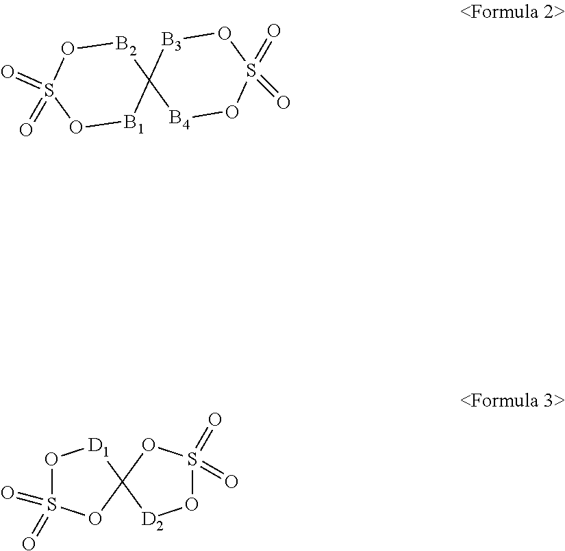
O1[B1]C2([B2]OS1(=O)=O)[B3]OS(=O)(=O)O[B4]2.O1S(=O)(=O)OC2([D1]1)[D2]OS(=O)(=O)O2
